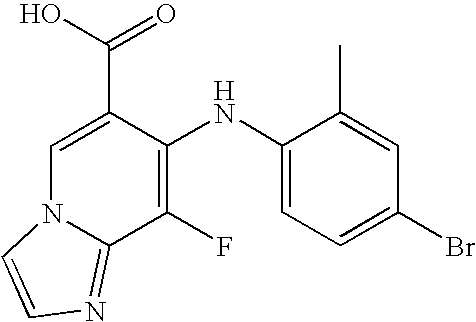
C1(NC2=C(F)C3=NC=CN3C=C2C(O)=O)=CC=C(Br)C=C1C
